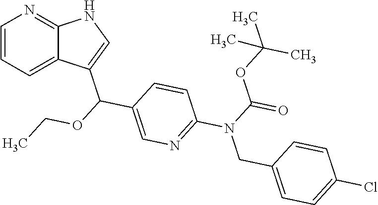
C1=CC=C2C(=N1)NC=C2C(OCC)C1=CN=C(N(C(OC(C)(C)C)=O)CC2=CC=C(Cl)C=C2)C=C1
